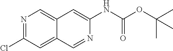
N1=C(Cl)C=C2C(=C1)C=C(NC(OC(C)(C)C)=O)N=C2
